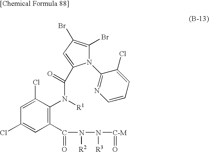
C1=C(Cl)C(N([R1])C(=O)C2=CC(Br)=C(Br)N2C2=NC=CC=C2Cl)=C(C(N(N([C-M]=O)[R3])[R2])=O)C=C1Cl
